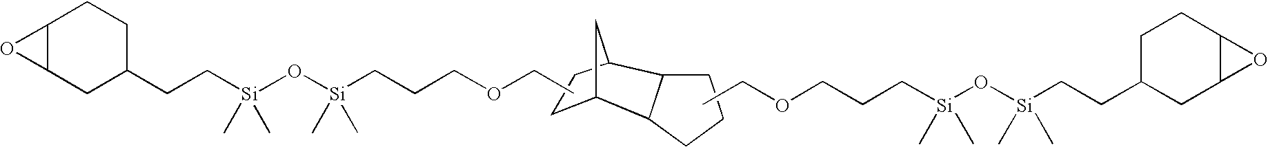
C12C(O1)CCC(CC[Si](O[Si](CCCOCC)(C)C)(C)C)C2.O(CCC[Si](O[Si](CCC1CCC2C(C1)O2)(C)C)(C)C)CC.C1C2CC(C1)C1CCCC21
